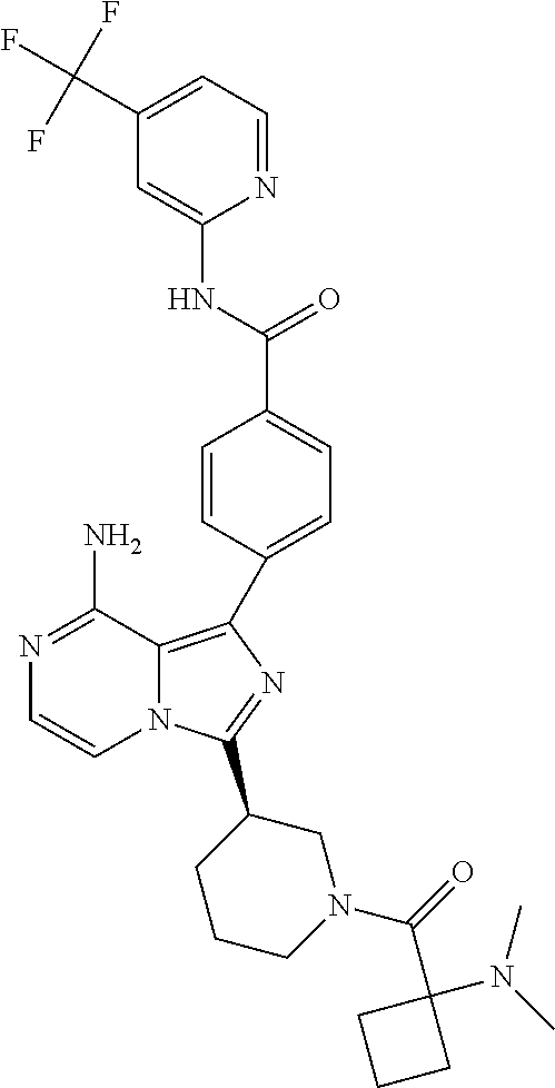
N1=C(N)C2=C(C3=CC=C(C(NC4=CC(C(F)(F)F)=CC=N4)=O)C=C3)N=C(C3CCCN(C(=O)C4(N(C)C)CCC4)C3)N2C=C1
